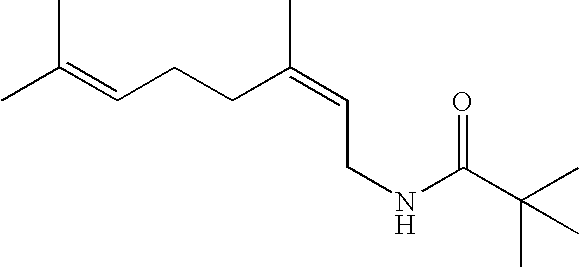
CC(=CCCC(=CCNC(C(C)(C)C)=O)C)C
